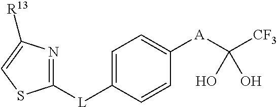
C1([L]C2=CC=C([A]C([CF3])(O)O)C=C2)=NC([R13])=CS1
